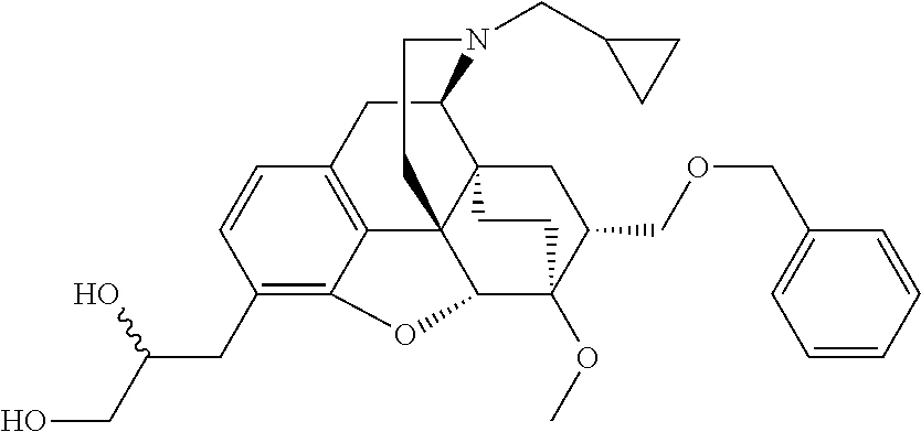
C1(CC(CO)O)=C2C3=C(C=C1)CC1C45C3(C(C(OC)(C(COCC3=CC=CC=C3)C4)CC5)O2)CCN1CC1CC1
